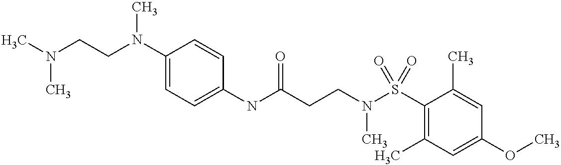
C1(NC(CCN(S(C2=C(C)C=C(OC)C=C2C)(=O)=O)C)=O)=CC=C(N(CCN(C)C)C)C=C1
